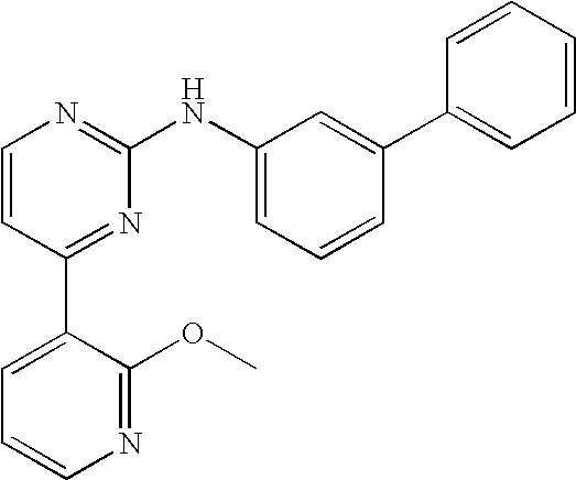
C1=CC(C2=CC=CN=C2OC)=NC(NC2=CC=CC(C3=CC=CC=C3)=C2)=N1
